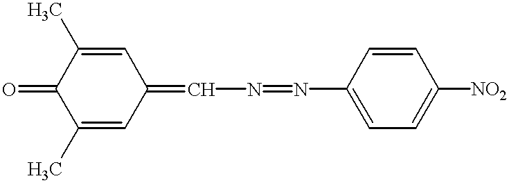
C1(C)=CC(=CN=NC2=CC=C([NO2])C=C2)C=C(C)C1=O
